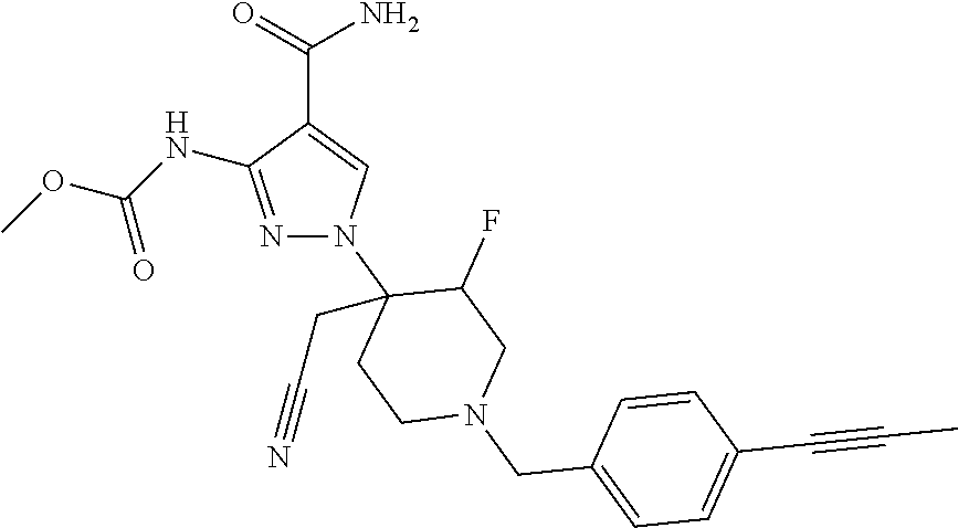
N1=C(NC(OC)=O)C(C(=O)N)=CN1C1(CC#N)CCN(CC2=CC=C(C#CC)C=C2)CC1F
